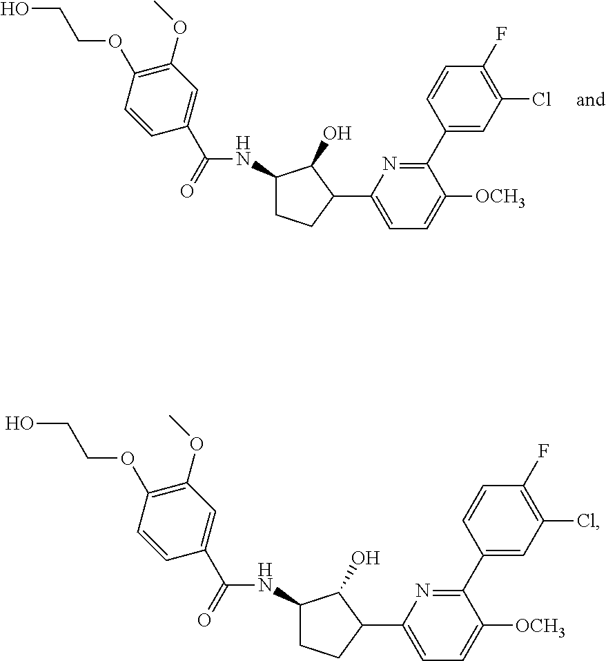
C1(C(NC2CCC(C3=CC=C([OCH3])C(C4=CC(Cl)=C(F)C=C4)=N3)C2O)=O)=CC(OC)=C(OCCO)C=C1.C1(C(NC2CCC(C3=CC=C([OCH3])C(C4=CC(Cl)=C(F)C=C4)=N3)C2O)=O)=CC(OC)=C(OCCO)C=C1
